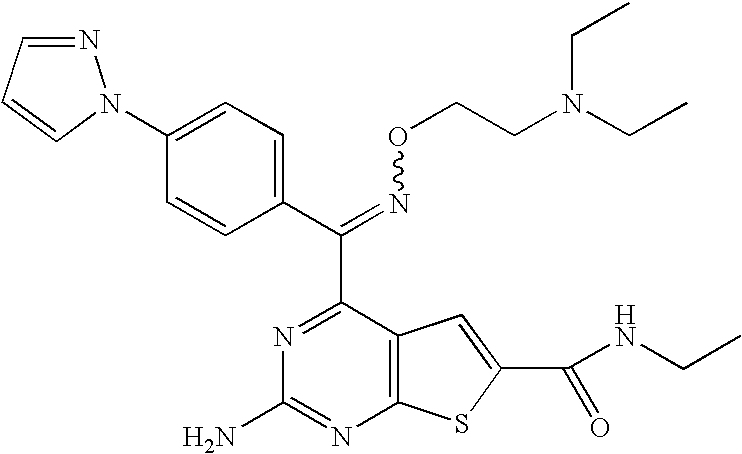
C(=NOCCN(CC)CC)(C1=NC(N)=NC2=C1C=C(C(NCC)=O)S2)C1=CC=C(N2N=CC=C2)C=C1
